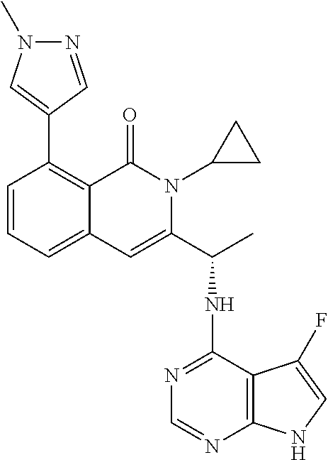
C1=CC=C2C(=C1C1=CN(C)N=C1)C(=O)N(C1CC1)C(C(C)NC1=NC=NC3=C1C(F)=CN3)=C2
